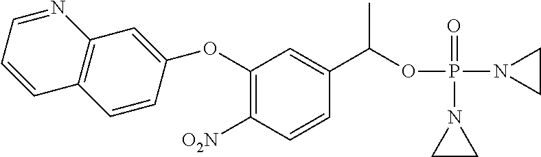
C1(OC2=CC3=C(C=CC=N3)C=C2)=C([O2N])C=CC(C(OP(N2CC2)(=O)N2CC2)C)=C1
